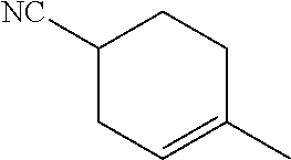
C1([NC])CC=C(C)CC1
